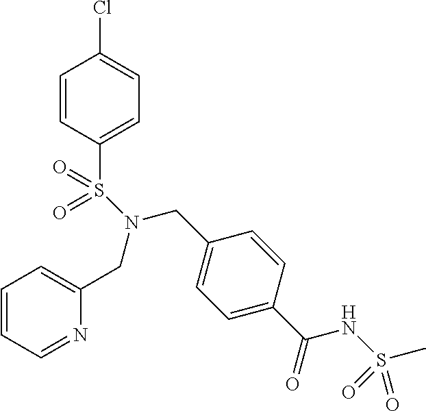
C1=CC(S(=O)(=O)N(CC2=CC=C(C(=O)NS(C)(=O)=O)C=C2)CC2=CC=CC=N2)=CC=C1Cl
